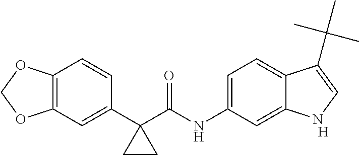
C12=C(C=C(C3(C(NC4=CC=C5C(=C4)NC=C5C(C)(C)C)=O)CC3)C=C1)OCO2.[H]
